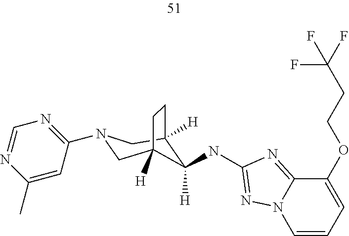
C12=NC(NC3([H])C4([H])CN(C5=NC=NC(C)=C5)CC3([H])CC4)=NN1C=CC=C2OCCC(F)(F)F
